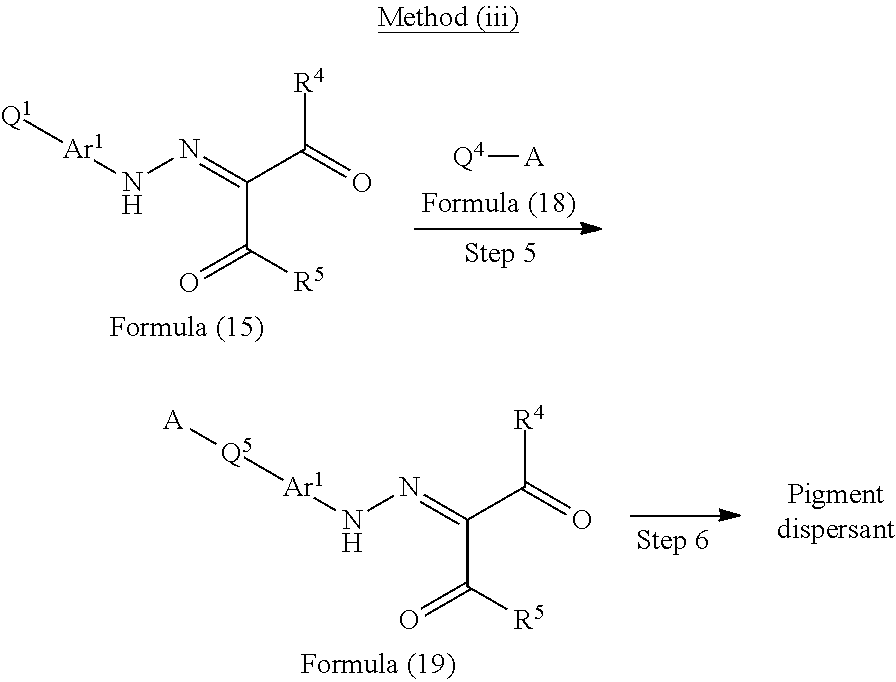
N(N=C(C(=O)[R4])C(=O)[R5])[Ar1][Q1].[A][Q4].N(N=C(C(=O)[R4])C(=O)[R5])[Ar1][Q5][A]
